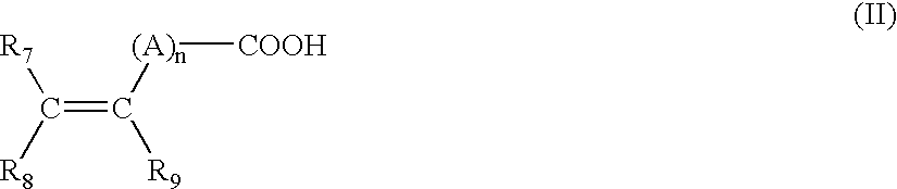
[R7]C([R8])=C([(A)n][COOH])[R9]
